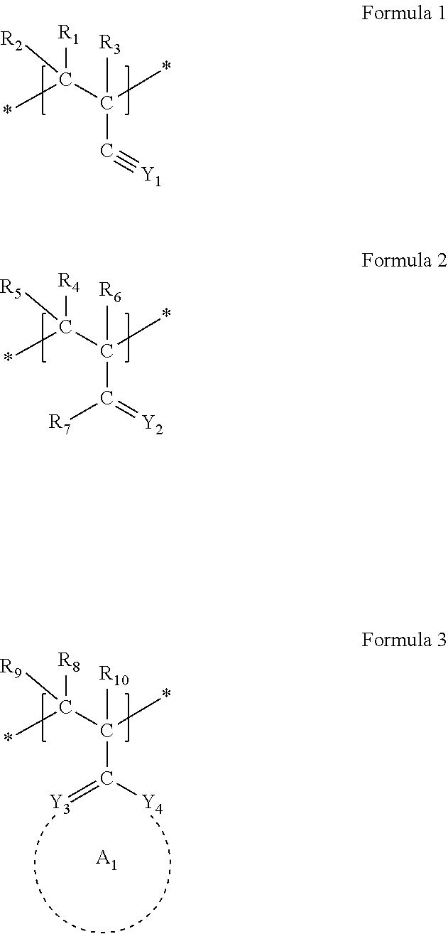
*C(C(*)([R3])C#[Y1])([R1])[R2].*C(C(*)([R6])C(=[Y2])[R7])([R4])[R5].*C(C(*)([R10])C([Y4])=[Y3])([R8])[R9].[A1]
